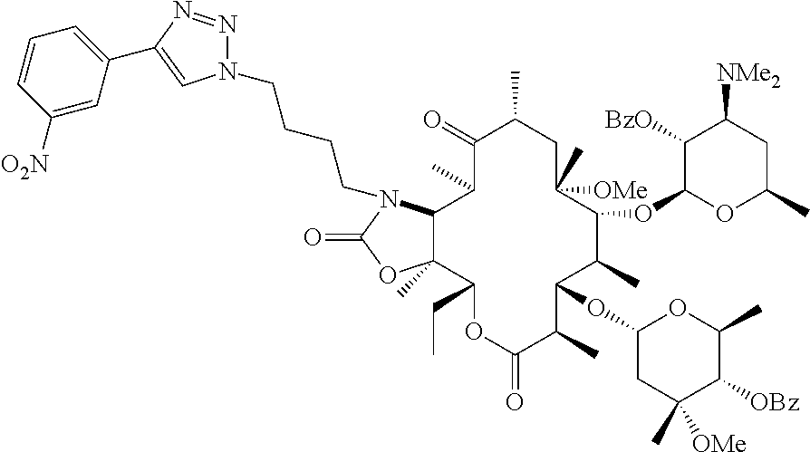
C1(=O)OC2(C)C(C(C)C(=O)C(C)CC(C)([OMe])C(OC3OC(C)CC([NMe2])C3[BzO])C(C)C(OC3CC(C)([OMe])C([OBz])C(C)O3)C(C)C(=O)OC2CC)N1CCCCN1N=NC(C2=CC=CC([O2N])=C2)=C1
